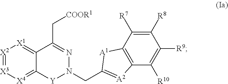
[X2]1=[X3][X4]=C2C(=[X1]1)C(C[COOR1])=NN(CC1=[A2]C3=C(C([R7])=C([R8])C([R9])=C3[R10])[A1]1)[Y]2
